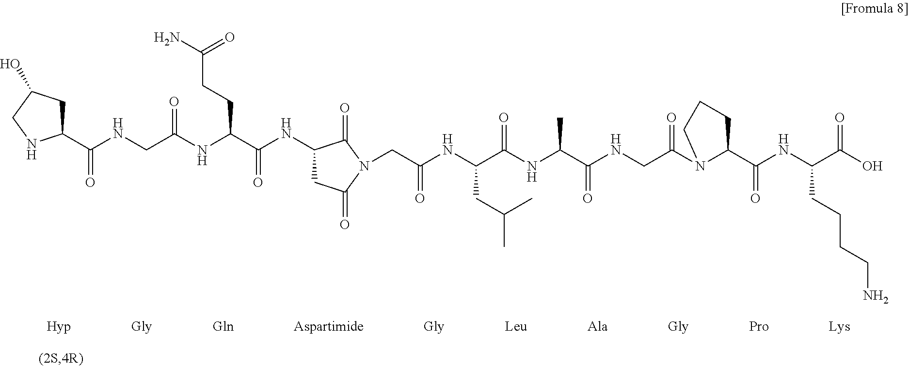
C1(C(=O)NCC(=O)NC(C(NC2CC(=O)N(CC(=O)NC(CC(C)C)C(NC(C(=O)NCC(N3C(C(=O)NC(C(=O)O)CCCCN)CCC3)=O)C)=O)C2=O)=O)CCC(N)=O)CC(O)CN1
